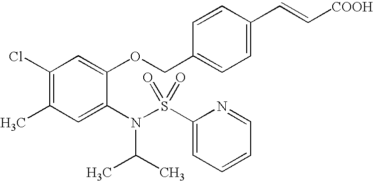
C1(Cl)=C(C)C=C(N(S(C2=CC=CC=N2)(=O)=O)C(C)C)C(OCC2=CC=C(C=C[COOH])C=C2)=C1
